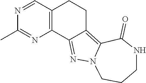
C12=C(N=C(C)N=C1)C1=NN3C(=C1CC2)C(=O)NCCC3
